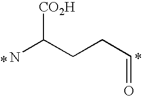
NC(CCC=O)[CO2H]
